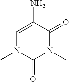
C1=C(N)C(=O)N(C)C(=O)N1C
